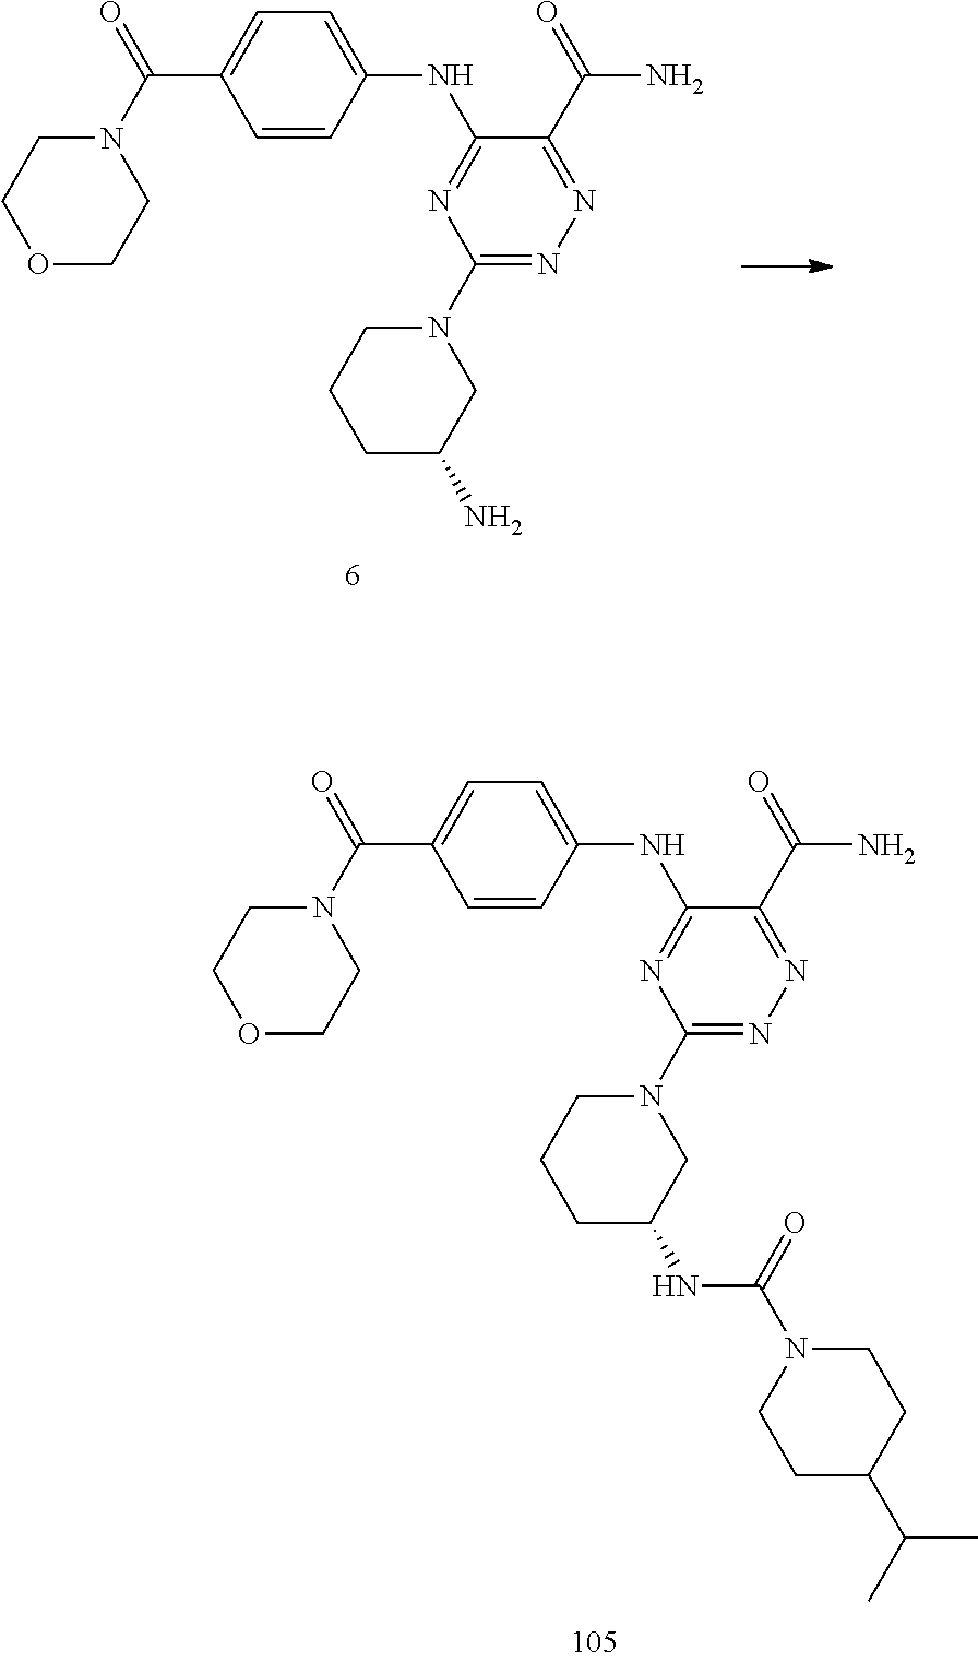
N(C1=NC(N2CCCC(N)C2)=NN=C1C(=O)N)C1=CC=C(C(N2CCOCC2)=O)C=C1.N(C1=NC(N2CCCC(NC(N3CCC(C(C)C)CC3)=O)C2)=NN=C1C(=O)N)C1=CC=C(C(N2CCOCC2)=O)C=C1
